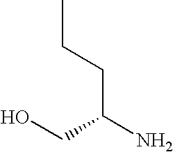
C(C(CO)N)CC
